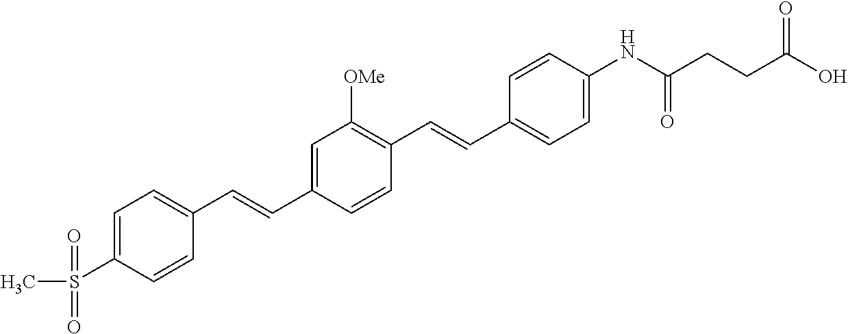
C1(C=CC2=C([OMe])C=C(C=CC3=CC=C(S(=O)(=O)C)C=C3)C=C2)=CC=C(NC(=O)CCC(=O)O)C=C1
